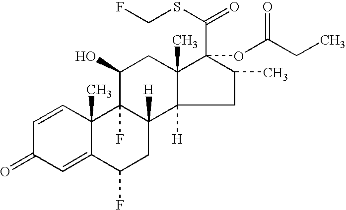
C1=CC2(C)C(=CC1=O)C(F)CC1([H])C2(F)C(O)CC2(C)C(C(SCF)=O)(OC(CC)=O)C(C)CC12[H]
